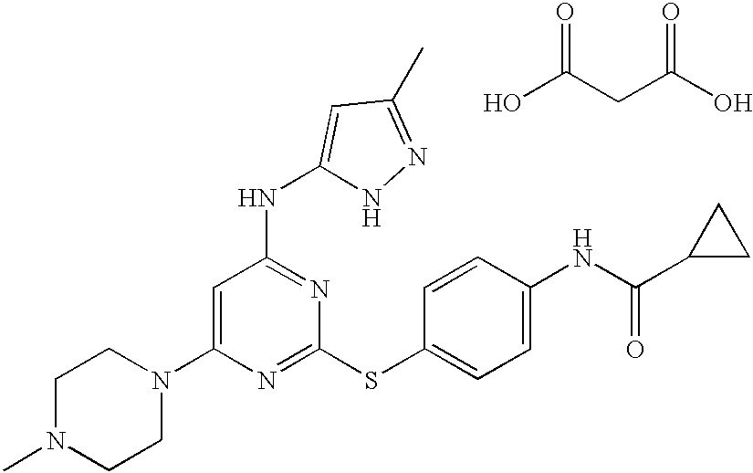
C1(N2CCN(C)CC2)=CC(NC2=CC(C)=NN2)=NC(SC2=CC=C(NC(C3CC3)=O)C=C2)=N1.OC(CC(O)=O)=O
